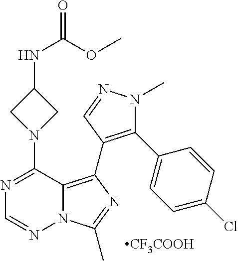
N12C(=C(C3=C(C4=CC=C(Cl)C=C4)N(C)N=C3)N=C1C)C(N1CC(NC(OC)=O)C1)=NC=N2.[CF3COOH]
